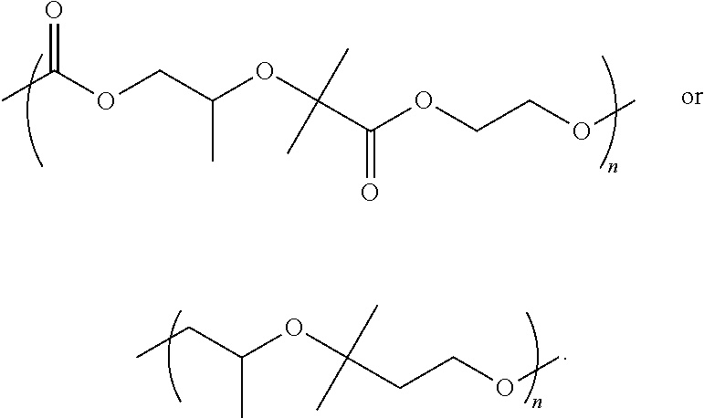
CC(OCC(OC(C(OCCOC)=O)(C)C)C)=O.CCC(OC(CCOC)(C)C)C
